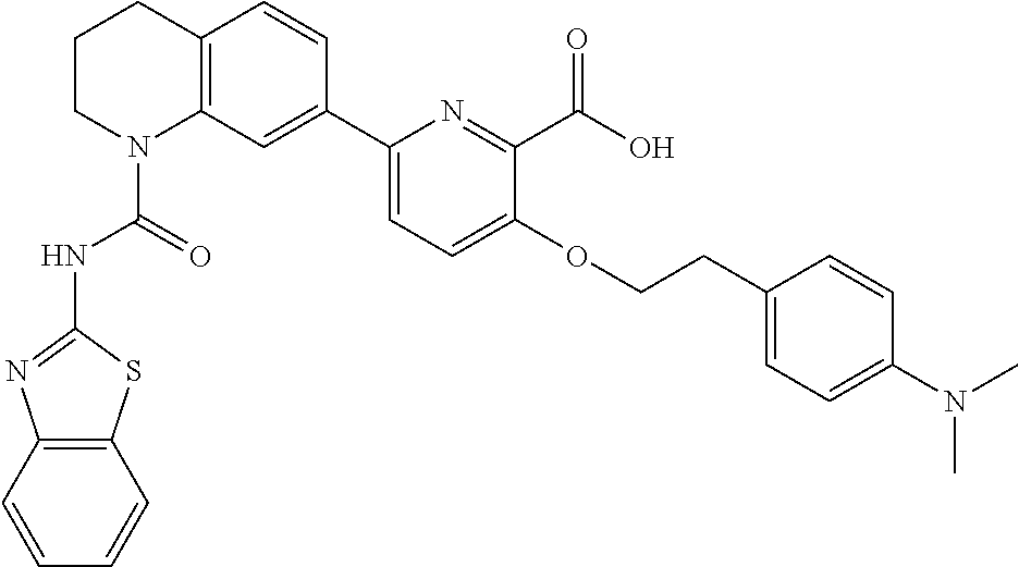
C1CN(C(=O)NC2=NC3=C(S2)C=CC=C3)C2=C(C1)C=CC(C1=CC=C(OCCC3=CC=C(N(C)C)C=C3)C(C(O)=O)=N1)=C2
